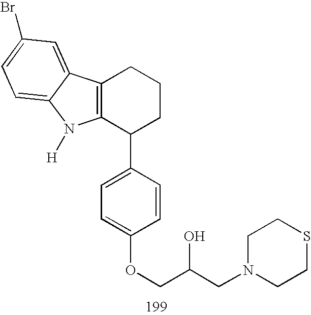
C12=C(C(C3=CC=C(OCC(CN4CCSCC4)O)C=C3)CCC1)N([H])C1=CC=C(Br)C=C21
